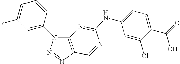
C12=C(N=NN1C1=CC(F)=CC=C1)C=NC(NC1=CC=C(C(O)=O)C(Cl)=C1)=N2
